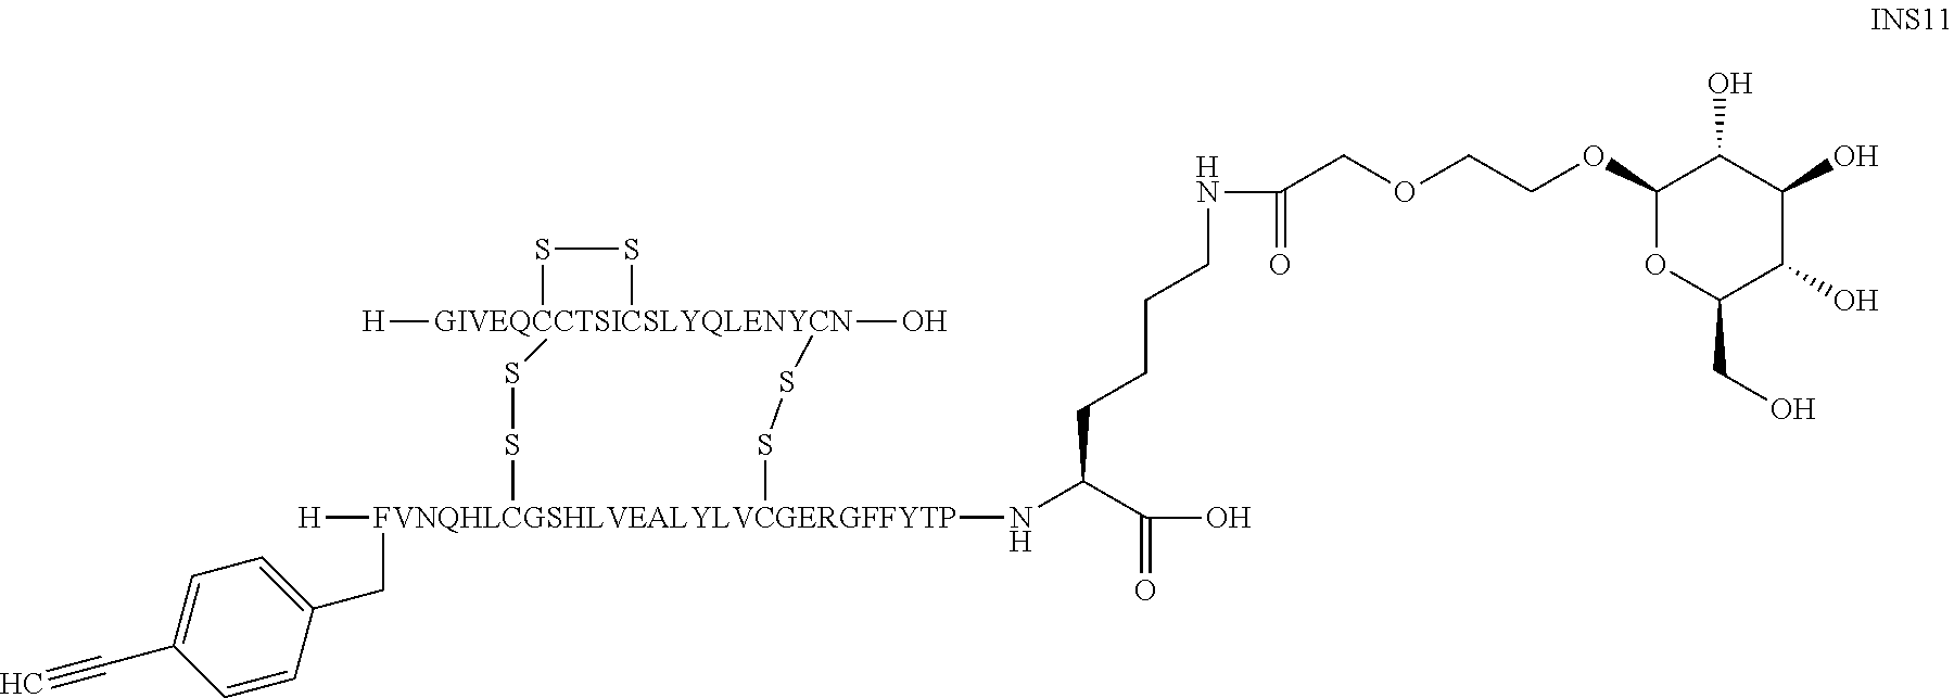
[H][GIVEQCCTSICSLYQLENYCN]12(O)(SS1)SS[FVNQHLCGSHLVEALYLVCGERGFFYTP]([H])(NC(C(O)=O)CCCCNC(=O)COCCOC1OC(CO)C(O)C(O)C1O)(CC1=CC=C(C#C)C=C1)SS2
